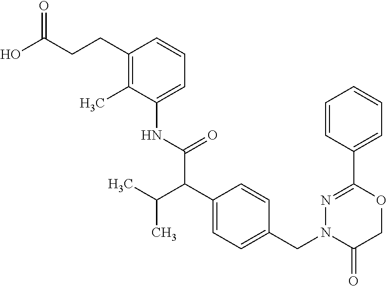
C(C(O)=O)CC1=C(C)C(NC(C(C2=CC=C(CN3C(=O)COC(C4=CC=CC=C4)=N3)C=C2)C(C)C)=O)=CC=C1
